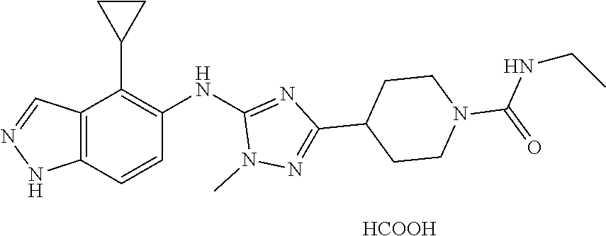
C1(NC2=NC(C3CCN(C(NCC)=O)CC3)=NN2C)=C(C2CC2)C2=C(C=C1)NN=C2.[HCOOH]
